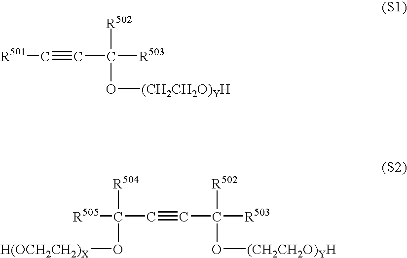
[R501]C#CC([R502])(O[(CH2CH2O)YH])[R503].C(C#CC([R502])(O[(CH2CH2O)YH])[R503])([R504])([R505])O[H(OCH2CH2)X]
